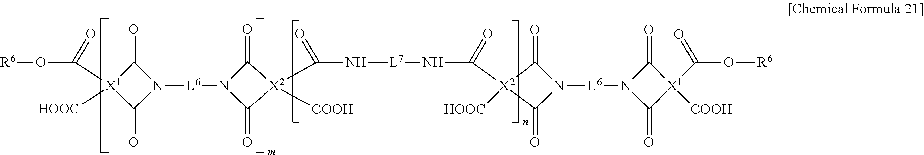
[R6]OC([X1]1([HOOC])C(=O)N([L6]N2C(=O)[X2](C(=O)N[L7]NC(=O)[X2]3([HOOC])C(=O)N([L6]N4C(=O)[X1](C(=O)O[R6])([COOH])C4=O)C3=O)([COOH])C2=O)C1=O)=O
